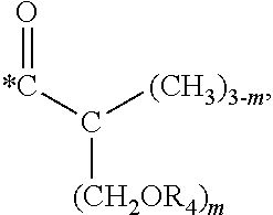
O=[*C]C([(CH2OR4)m])[(CH3)3-m]
